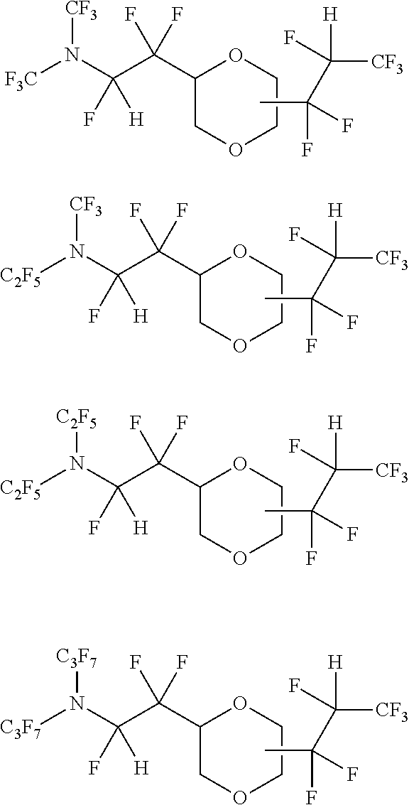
N([CF3])(C(C(F)(F)C1OCCOC1)(F)[H])[F3C].CC(F)(C([H])(F)[CF3])F.N([CF3])(C(C(F)(F)C1OCCOC1)(F)[H])[C2F5].CC(F)(C([H])(F)[CF3])F.N([C2F5])(C(C(F)(F)C1OCCOC1)(F)[H])[C2F5].CC(F)(C([H])(F)[CF3])F.N([C3F7])(C(C(F)(F)C1OCCOC1)(F)[H])[C3F7].CC(F)(C([H])(F)[CF3])F
